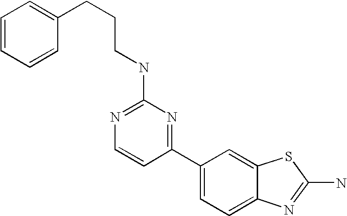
C1(C2=CC=C3C(=C2)SC(N)=N3)=NC(NCCCC2=CC=CC=C2)=NC=C1
